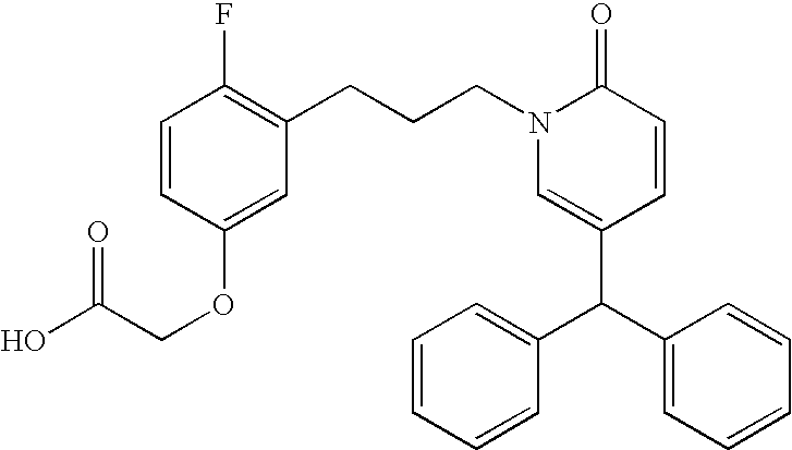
C1(C(C2=CC=CC=C2)C2=CC=CC=C2)=CN(CCCC2=C(F)C=CC(OCC(O)=O)=C2)C(=O)C=C1
